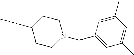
C1CN(CC2=CC(C)=CC(C)=C2)CCC1C(C)(C)C
